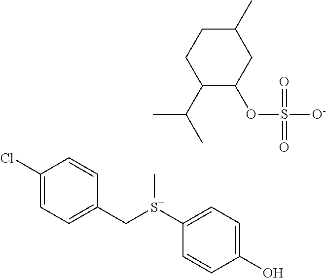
C1([S+](CC2=CC=C(Cl)C=C2)C)=CC=C(O)C=C1.C1(C(C)C)C(OS([O-])(=O)=O)CC(C)CC1
